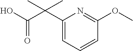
C(=O)(C(C1=CC=CC(OC)=N1)(C)C)O
